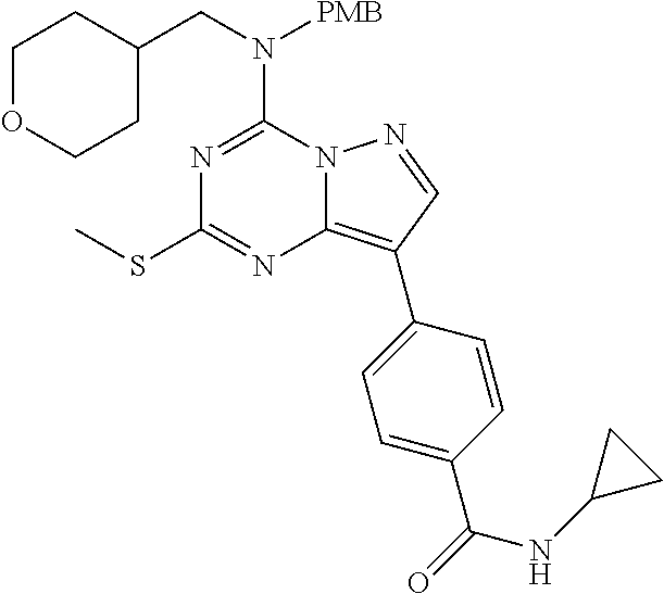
N1=C(N(CC2CCOCC2)[PMB])N2C(=C(C3=CC=C(C(=O)NC4CC4)C=C3)C=N2)N=C1SC
